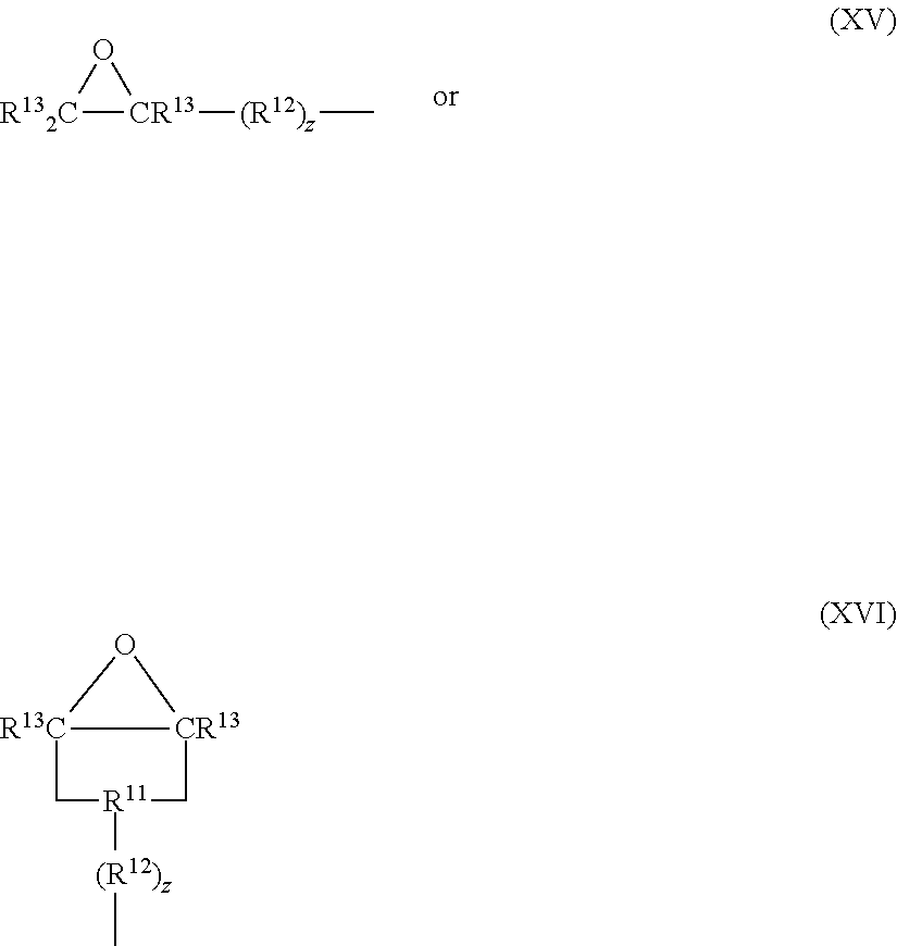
[CR13]1([(R12)z]C)[R132C]O1.[CR13]12[R13C](O1)C[R11]([(R12)z]C)C2
